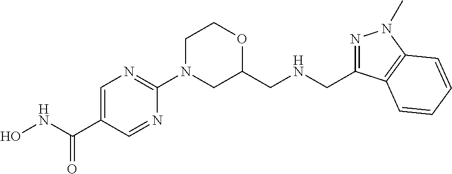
C(=O)(NO)C1=CN=C(N2CC(CNCC3=NN(C)C4=C3C=CC=C4)OCC2)N=C1
